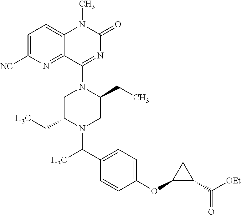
C1=C([NC])N=C2C(=C1)N(C)C(=O)N=C2N1C(CC)CN(C(C)C2=CC=C(OC3C(C([OEt])=O)C3)C=C2)C(CC)C1
